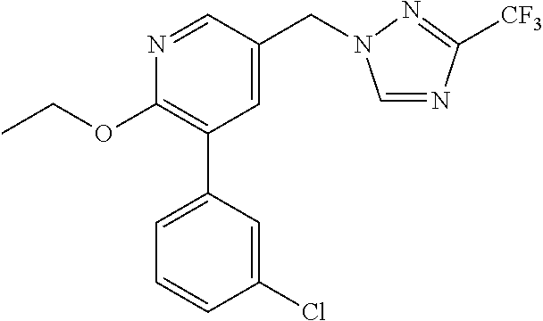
C1(OCC)=C(C2=CC=CC(Cl)=C2)C=C(CN2C=NC([CF3])=N2)C=N1
